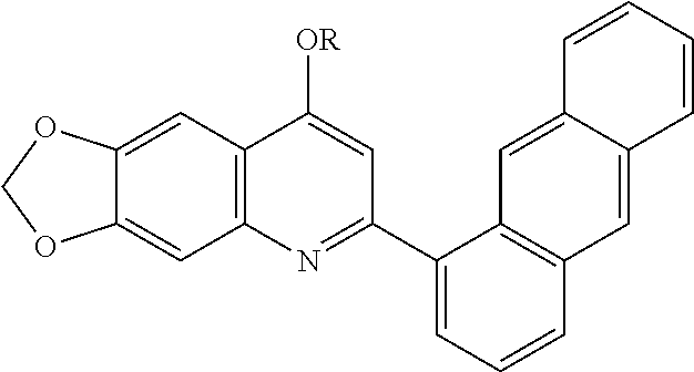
C12=C(C=C3C(=C1)OCO3)C([OR])=CC(C1=CC=CC3=C1C=C1C(=C3)C=CC=C1)=N2
